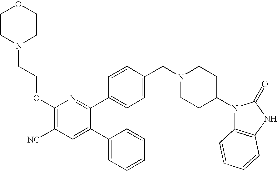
C1(OCCN2CCOCC2)=C([NC])C=C(C2=CC=CC=C2)C(C2=CC=C(CN3CCC(N4C5=C(NC4=O)C=CC=C5)CC3)C=C2)=N1
